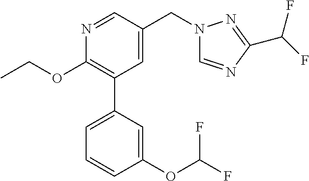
C1(OCC)=C(C2=CC=CC(OC(F)F)=C2)C=C(CN2C=NC(C(F)F)=N2)C=N1
